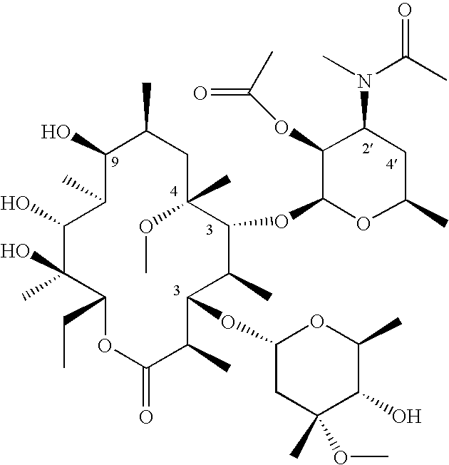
C1(O)C(C)C(O)C(O)(C)C(CC)OC(=O)C(C)C(OC2CC(C)(OC)C(O)C(C)O2)C(C)C(OC2OC(C)CC(N(C)C(C)=O)C2OC(C)=O)C(C)(OC)CC1C
